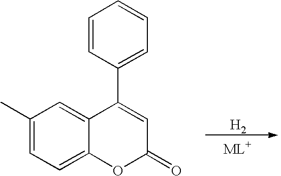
[H2].C1(C)=CC=C2C(=C1)C(C1=CC=CC=C1)=CC(=O)O2
